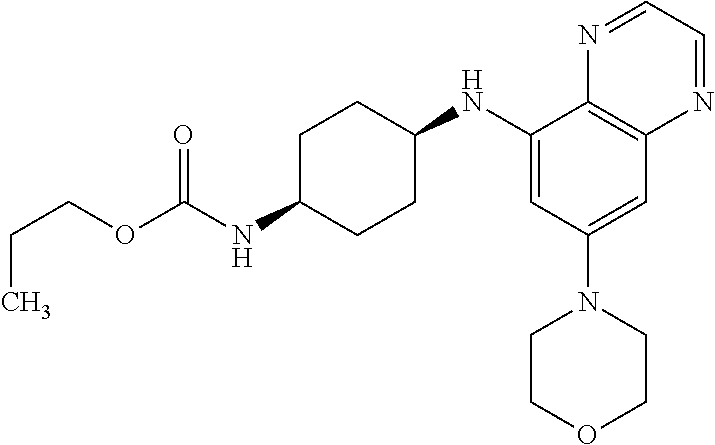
C1(NC2CCC(NC(OCCC)=O)CC2)=CC(N2CCOCC2)=CC2=C1N=CC=N2
